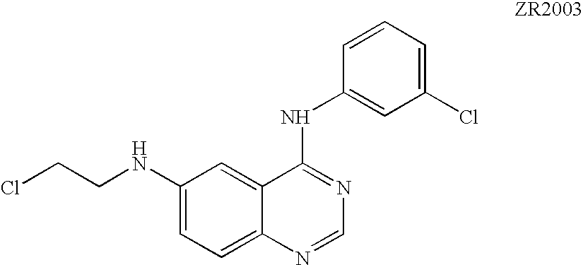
ClCCNC1=CC=C2C(=C1)C(NC1=CC(Cl)=CC=C1)=NC=N2
